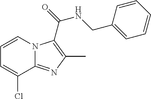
C1=CN2C(=NC(C)=C2C(NCC2=CC=CC=C2)=O)C(Cl)=C1
